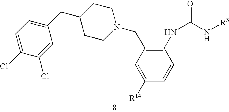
C1=C(Cl)C(Cl)=CC(CC2CCN(CC3=C(NC(=O)N[R3])C=CC([R14])=C3)CC2)=C1
